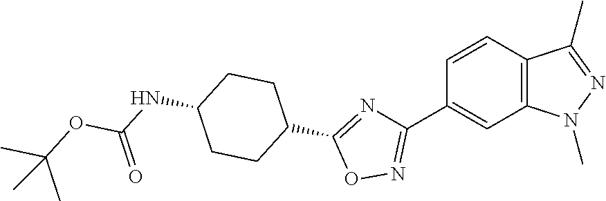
C12=C(N(C)N=C1C)C=C(C1=NOC(C3CCC(NC(OC(C)(C)C)=O)CC3)=N1)C=C2
